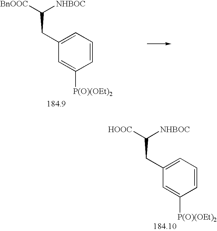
C1(CC([HOOC])[NHBOC])=CC=CC([P(O)(OEt)2])=C1.C1(CC([BnOOC])[NHBOC])=CC=CC([P(O)(OEt)2])=C1
